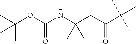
CC(OC(NC(CC(C(C)(C)C)=O)(C)C)=O)(C)C
